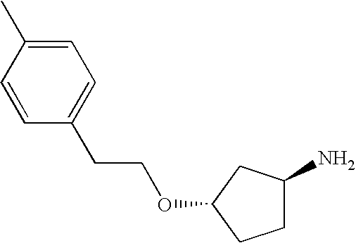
C1=C(C)C=CC(CCOC2CCC(N)C2)=C1
